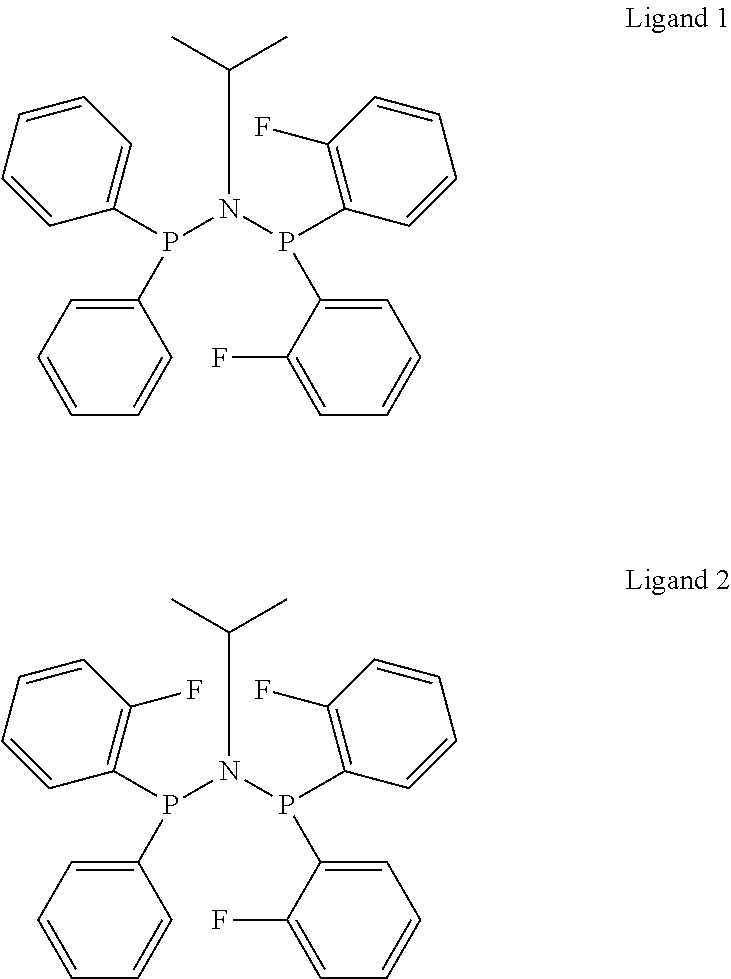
C(N(P(C1=CC=CC=C1)C1=CC=CC=C1)P(C1=CC=CC=C1F)C1=C(F)C=CC=C1)(C)C.C(N(P(C1=CC=CC=C1)C1=C(F)C=CC=C1)P(C1=CC=CC=C1F)C1=C(F)C=CC=C1)(C)C
